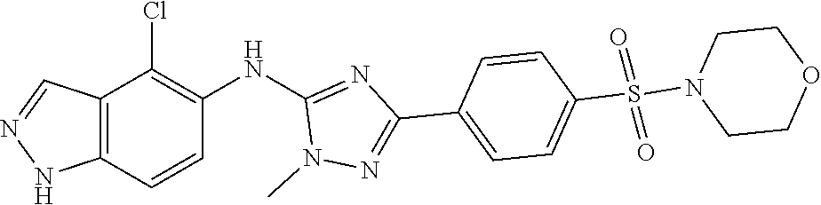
C12=C(NN=C1)C=CC(NC1=NC(C3=CC=C(S(=O)(=O)N4CCOCC4)C=C3)=NN1C)=C2Cl
